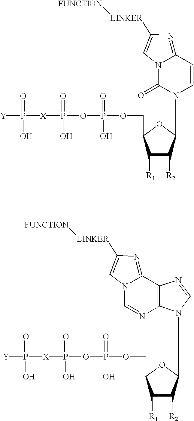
N1(C2C([R2])C([R1])C(COP(OP([X]P([Y])(=O)O)(=O)O)(=O)O)O2)C=CC2=NC([LINKER][FUNCTION])=CN2C1=O.N1=CN2C(=NC([LINKER][FUNCTION])=C2)C2=C1N(C1C([R2])C([R1])C(COP(OP([X]P([Y])(=O)O)(=O)O)(=O)O)O1)C=N2
